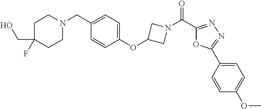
C1(OC2CN(C(=O)C3=NN=C(C4=CC=C(OC)C=C4)O3)C2)=CC=C(CN2CCC(CO)(F)CC2)C=C1
